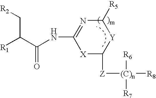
[R1]C(C(NC1=NC([R5])[Y]C([Z][(C)n]([R8])([R6])[R7])[X]1)=O)C[R2]
